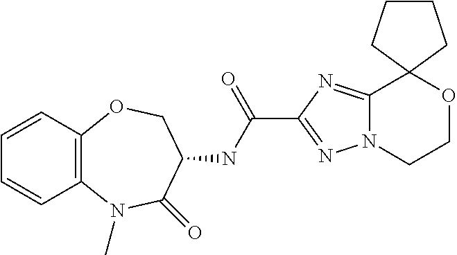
N12C(=NC(C(NC3C(=O)N(C)C4=C(C=CC=C4)OC3)=O)=N1)C1(OCC2)CCCC1
